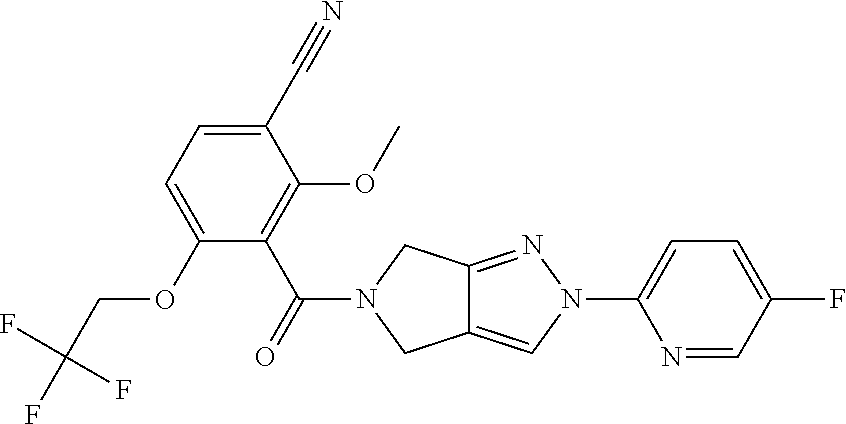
C1(C#N)=CC=C(OCC(F)(F)F)C(C(N2CC3=CN(C4=CC=C(F)C=N4)N=C3C2)=O)=C1OC
